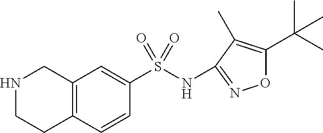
N1CCC2=C(C1)C=C(S(NC1=NOC(C(C)(C)C)=C1C)(=O)=O)C=C2
